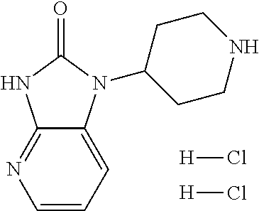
C1=CC=C2C(=N1)NC(=O)N2C1CCNCC1.[H]Cl.[H]Cl
